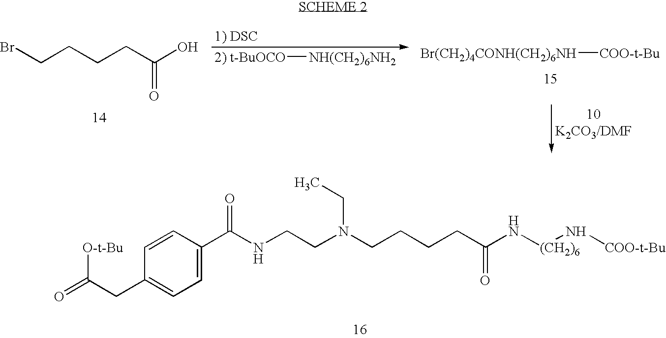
C1=CC(C(NCCN(CCCCC(N[(CH2)6]N[COO-t-Bu])=O)CC)=O)=CC=C1CC(=O)[O-t-Bu].BrCCCCC(O)=O.[2) t-BuOCO][NH(CH2)6NH2].[Br(CH2)4CONH(CH2)6NH][COO-t-Bu]
